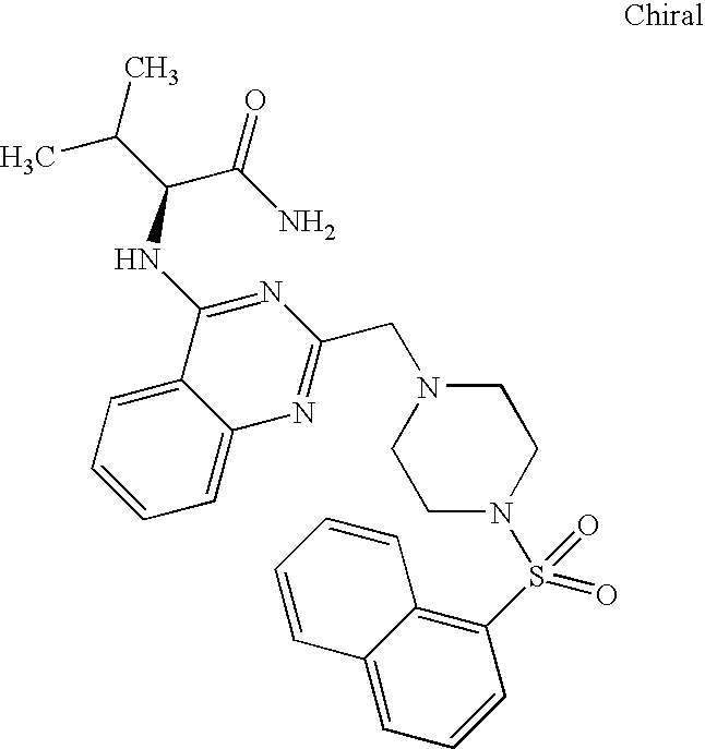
C1=CC=C2C(=C1)C(NC(C(C)C)C(N)=O)=NC(CN1CCN(S(C3=C4C(=CC=C3)C=CC=C4)(=O)=O)CC1)=N2
